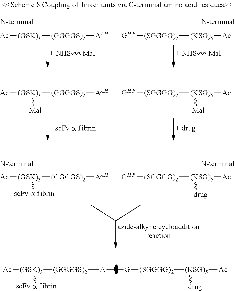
[A]([G][(SGGGG)2][(KSG)5]([Ac])[drug])[(GGGGS)2][(GSK)3]([scFv a fibrin])[Ac].[+ NHS][Mal].[Ac][(GSK)3][(GGGGS)2][AAH].[+ NHS][Mal].[GHP][(SGGGG)2][(KSG)5][Ac].[GHP][(SGGGG)2][(KSG)5]([Ac])[Mal].[Ac][(GSK)3]([(GGGGS)2][AAH])[Mal].[GHP][(SGGGG)2][(KSG)5]([Ac])[drug].[Ac][(GSK)3]([(GGGGS)2][AAH])[scFv a fibrin]
